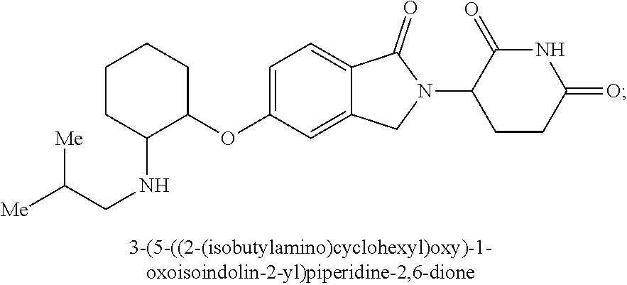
C1=C(OC2CCCCC2NCC([Me])[Me])C=C2C(=C1)C(=O)N(C1CCC(=O)NC1=O)C2
